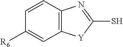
C12=C(C=CC([R6])=C1)N=C(S)[Y]2
